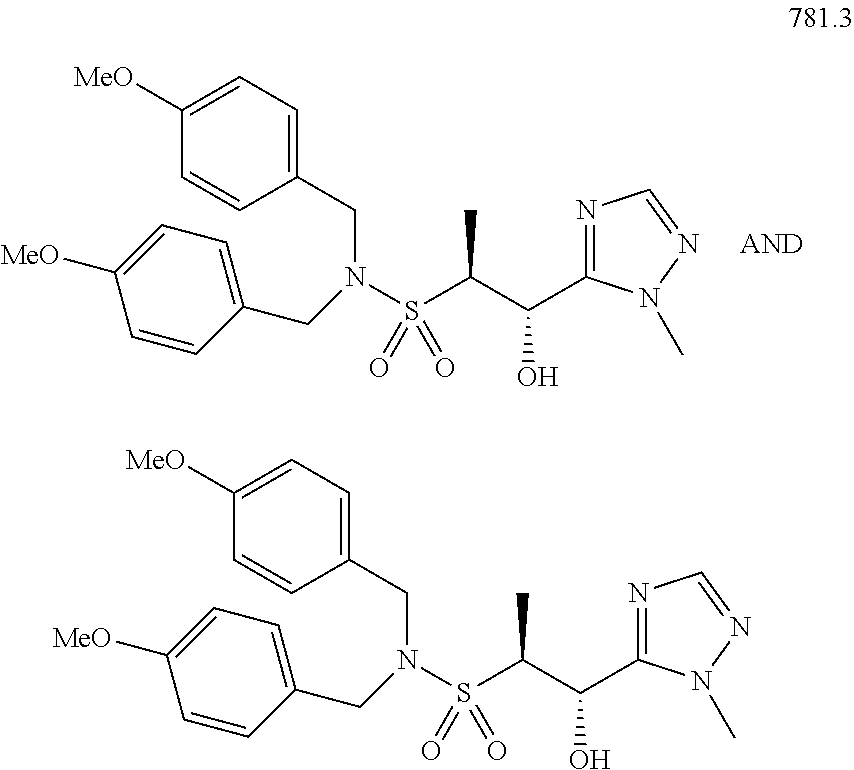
N1=C(C(O)C(S(N(CC2=CC=C([MeO])C=C2)CC2=CC=C([MeO])C=C2)(=O)=O)C)N(C)N=C1.N1=C(C(O)C(S(N(CC2=CC=C([MeO])C=C2)CC2=CC=C([MeO])C=C2)(=O)=O)C)N(C)N=C1
